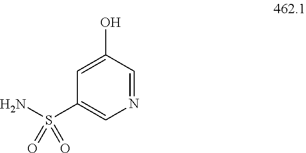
C1=C(O)C=NC=C1S(N)(=O)=O
